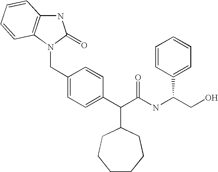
N1C2=C(N(CC3=CC=C(C(C(NC(C4=CC=CC=C4)CO)=O)C4CCCCCC4)C=C3)C1=O)C=CC=C2
